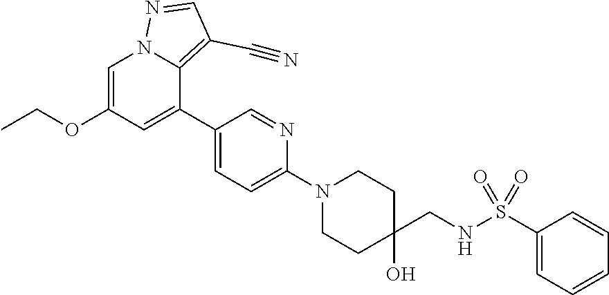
CCOC1=CN2C(=C(C#N)C=N2)C(C2=CC=C(N3CCC(O)(CNS(C4=CC=CC=C4)(=O)=O)CC3)N=C2)=C1
